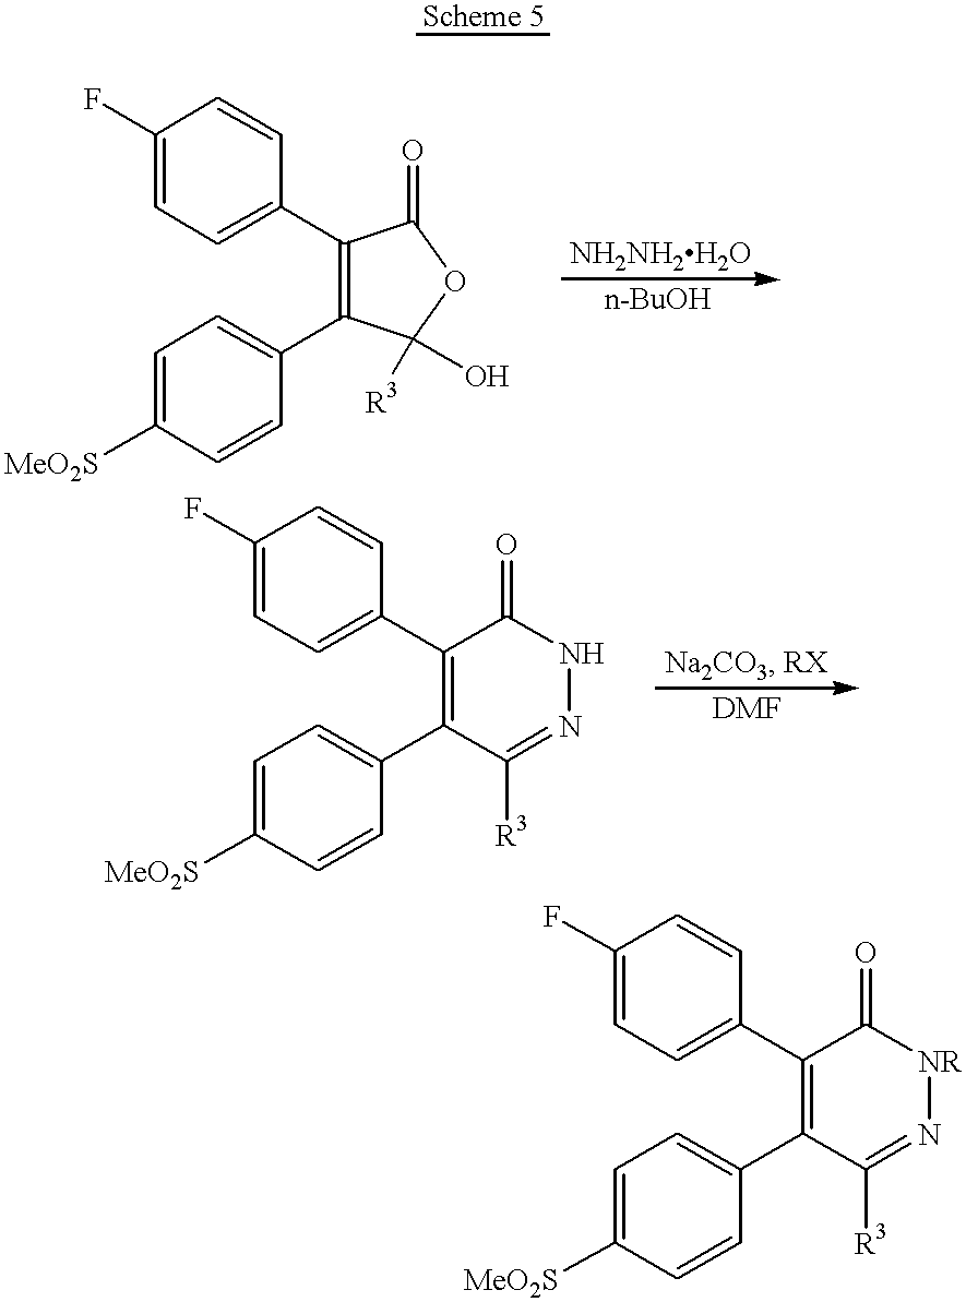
C1(F)=CC=C(C2=C(C3=CC=C([MeO2S])C=C3)C(O)([R3])OC2=O)C=C1.C1(F)=CC=C(C2=C(C3=CC=C([MeO2S])C=C3)C([R3])=NNC2=O)C=C1.C1(F)=CC=C(C2=C(C3=CC=C([MeO2S])C=C3)C([R3])=N[NR]C2=O)C=C1
